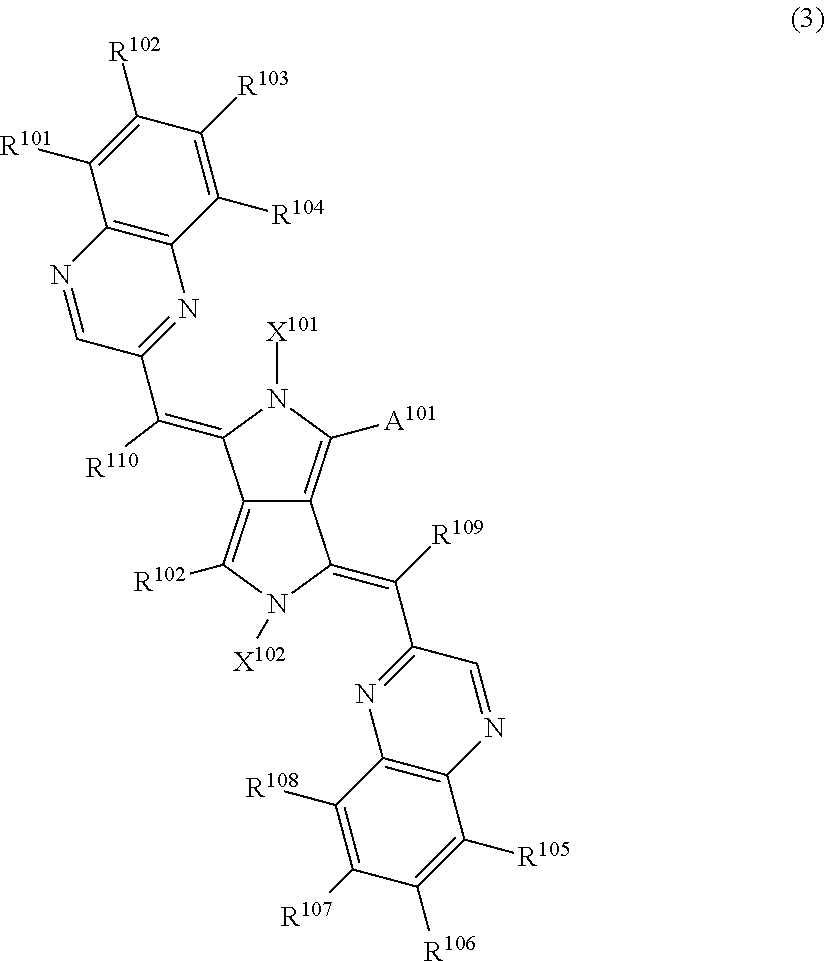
C1([R104])=C([R103])C([R102])=C([R101])C2=C1N=C(C([R110])=C1C3=C([R102])N([X102])C(=C(C4=NC5=C(N=C4)C([R105])=C([R106])C([R107])=C5[R108])[R109])C3=C([A101])N1[X101])C=N2
